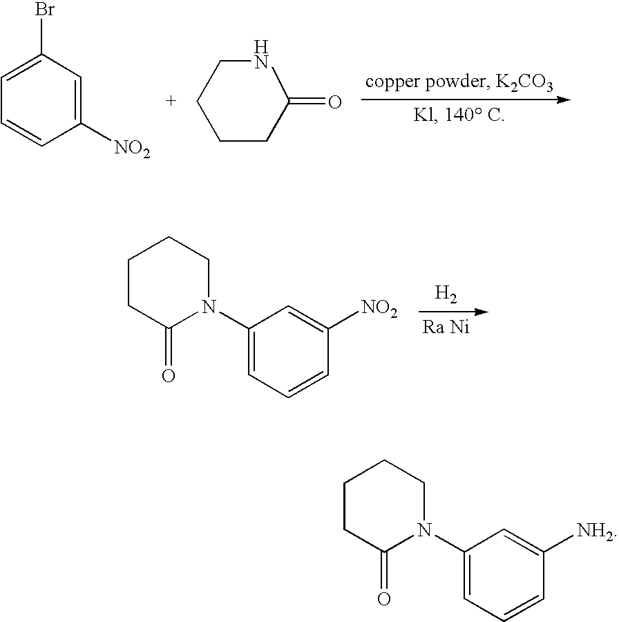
C1=C(Br)C=C([NO2])C=C1.C1CCC(=O)NC1.C1CC(=O)N(C2=CC=CC([NO2])=C2)CC1.[H2].[Ra Ni].C1CC(=O)N(C2=CC=CC([NH2])=C2)CC1
